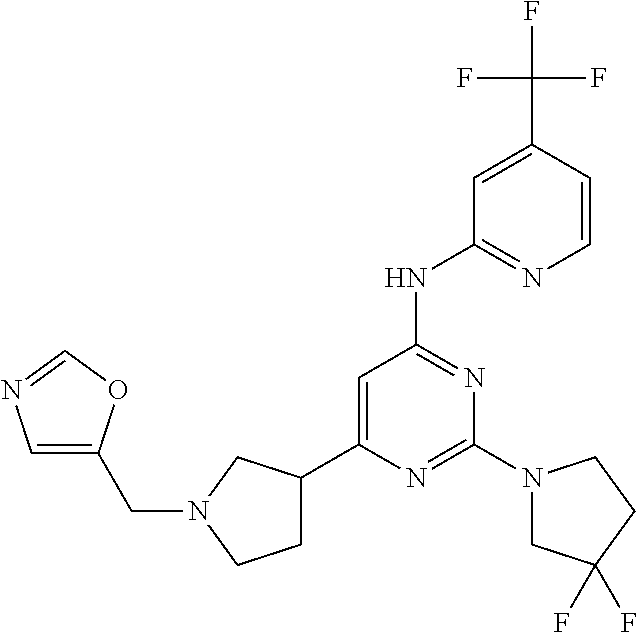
C1(C2CCN(CC3=CN=CO3)C2)=CC(NC2=NC=CC(C(F)(F)F)=C2)=NC(N2CC(F)(F)CC2)=N1
